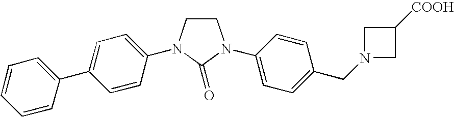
C1CN(C2=CC=C(C3=CC=CC=C3)C=C2)C(=O)N1C1=CC=C(CN2CC([COOH])C2)C=C1
